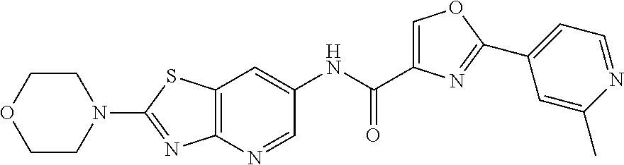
C1=NC2=C(C=C1NC(=O)C1=COC(C3=CC=NC(C)=C3)=N1)SC(N1CCOCC1)=N2
